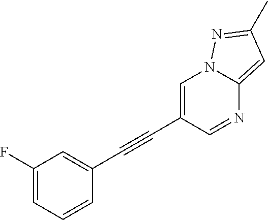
C1=C(C#CC2=CC(F)=CC=C2)C=NC2=CC(C)=NN12
